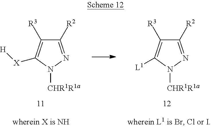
C1([R2])=NN([CHR1R1a])C([X][H])=C1[R3].C1([R2])=NN([CHR1R1a])C([L1])=C1[R3]
